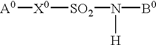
[A0][X0][SO2]N([B0])[H]
